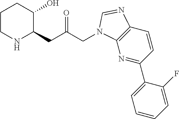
C1CNC(CC(CN2C3=C(C=CC(C4=CC=CC=C4F)=N3)N=C2)=O)C(O)C1
